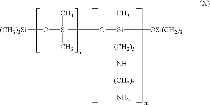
[(CH3)3Si]O[Si](C)(C)O[Si](C)([(CH2)3]N[(CH2)2]N)[OSi(CH2)3]
